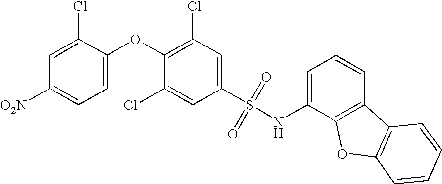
[O2N]C1=CC=C(OC2=C(Cl)C=C(S(=O)(=O)NC3=CC=CC4=C3OC3=C4C=CC=C3)C=C2Cl)C(Cl)=C1
